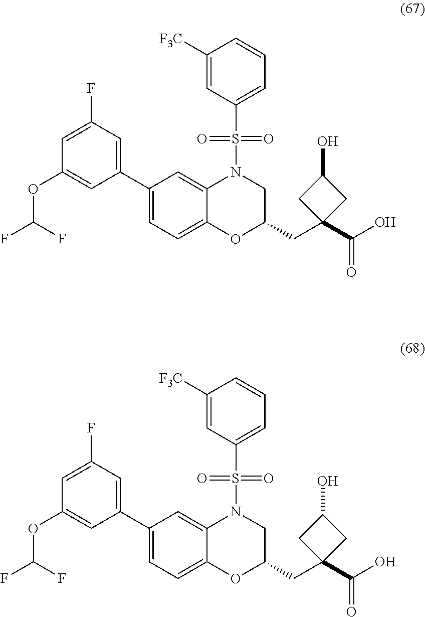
C1(C2=CC(F)=CC(OC(F)F)=C2)=CC=C2C(=C1)N(S(C1=CC=CC([F3C])=C1)(=O)=O)CC(CC1(C(O)=O)CC(O)C1)O2.C1(C2=CC(F)=CC(OC(F)F)=C2)=CC=C2C(=C1)N(S(C1=CC=CC([F3C])=C1)(=O)=O)CC(CC1(C(O)=O)CC(O)C1)O2
